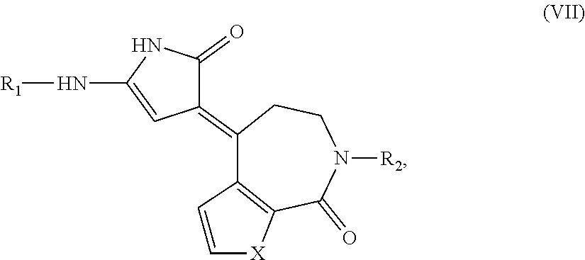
C1(=C2C3=C(C(=O)N([R2])CC2)[X]C=C3)C(=O)NC(N[R1])=C1
